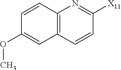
C12=C(C=CC([X11])=N1)C=C(OC)C=C2
